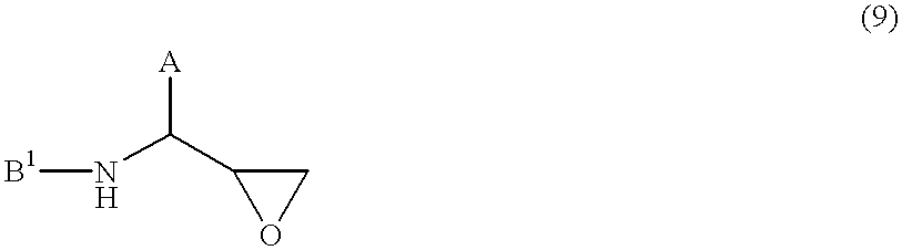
N(C(C1OC1)[A])[B1]
